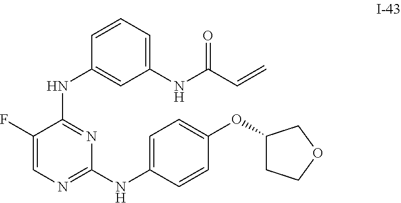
C1(F)=CN=C(NC2=CC=C(OC3CCOC3)C=C2)N=C1NC1=CC(NC(C=C)=O)=CC=C1
